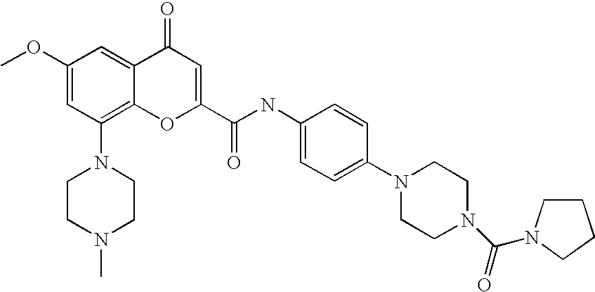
C1(OC)=CC(N2CCN(C)CC2)=C2C(=C1)C(=O)C=C(C(=O)NC1=CC=C(N3CCN(C(=O)N4CCCC4)CC3)C=C1)O2
